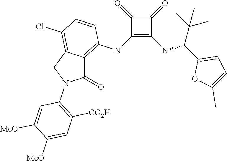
C1(NC2=C3C(=C(Cl)C=C2)CN(C2=C([CO2H])C=C([MeO])C([MeO])=C2)C3=O)=C(NC(C2=CC=C(C)O2)C(C)(C)C)C(=O)C1=O
